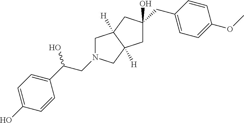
C1C(CC2=CC=C(OC)C=C2)(O)CC2([H])C1([H])CN(CC(O)C1=CC=C(O)C=C1)C2
